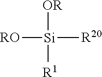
[RO][Si]([R20])([OR])[R1]
